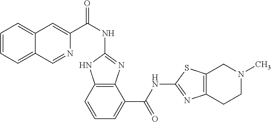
C1(NC(C2=CC3=CC=CC=C3C=N2)=O)=NC2=C(N1)C=CC=C2C(NC1=NC2=C(S1)CN(C)CC2)=O
